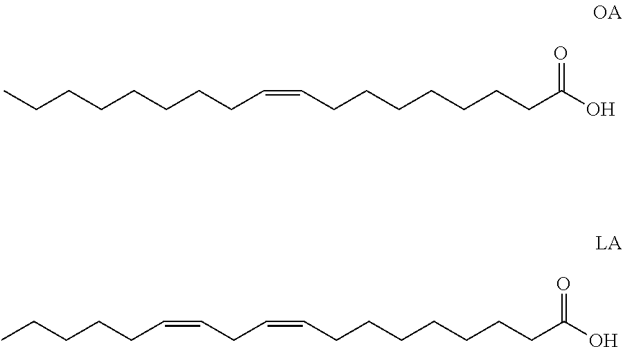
CCCCCCCCC=CCCCCCCCC(O)=O.CCCCCC=CCC=CCCCCCCCC(O)=O
